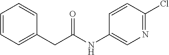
C1=CC=C(CC(NC2=CN=C(Cl)C=C2)=O)C=C1
